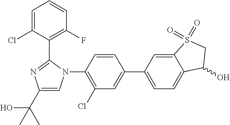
C1=C(C2=CC(Cl)=C(N3C=C(C(O)(C)C)N=C3C3=C(F)C=CC=C3Cl)C=C2)C=C2C(=C1)C(O)CS2(=O)=O
